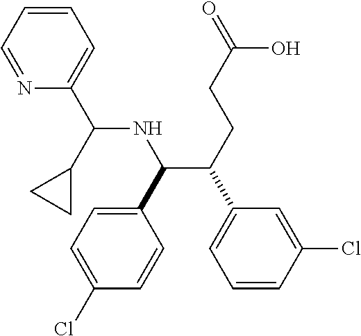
C1=CC=NC(C(C2CC2)NC(C(CCC(=O)O)C2=CC=CC(Cl)=C2)C2=CC=C(Cl)C=C2)=C1
